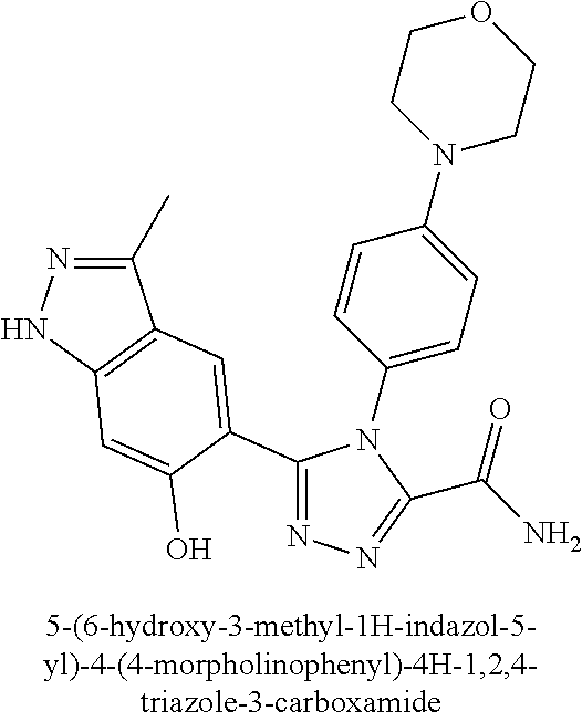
C1(C)=NNC2=C1C=C(C1=NN=C(C(N)=O)N1C1=CC=C(N3CCOCC3)C=C1)C(O)=C2
